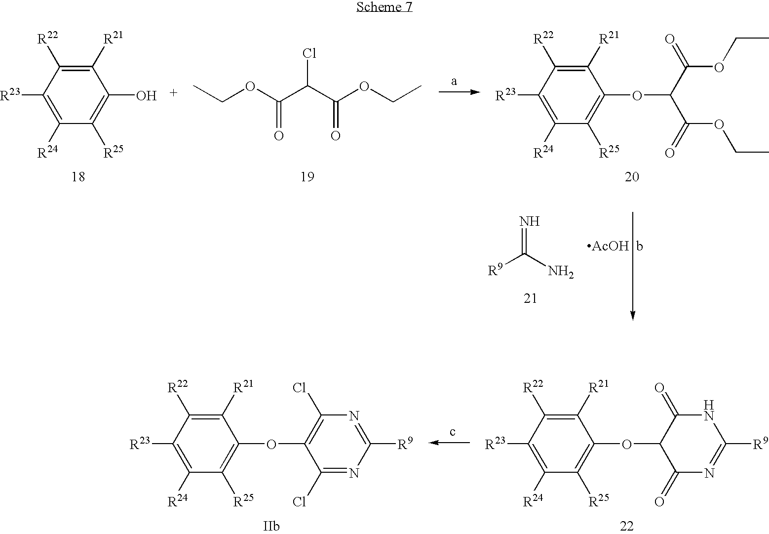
[R9]C(N)=N.[AcOH].b.CCOC(C(C(OCC)=O)Cl)=O.C1([R24])=C([R23])C([R22])=C([R21])C(O)=C1[R25].C1([R24])=C([R23])C([R22])=C([R21])C(OC(C(OCC)=O)C(OCC)=O)=C1[R25].C1([R24])=C([R23])C([R22])=C([R21])C(OC2=C(Cl)N=C([R9])N=C2Cl)=C1[R25].C1([R24])=C([R23])C([R22])=C([R21])C(OC2C(=O)N=C([R9])NC2=O)=C1[R25]
